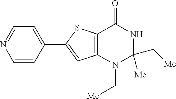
C12=C(C(=O)NC([Me])(C[Me])N1C[Me])SC(C1=CC=NC=C1)=C2
